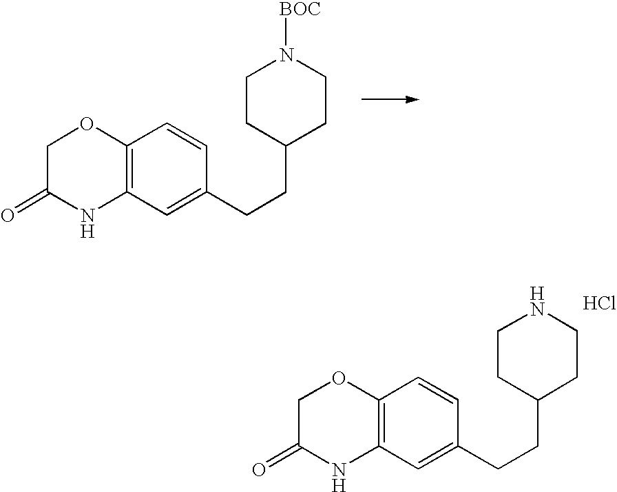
C12=C(C=C(CCC3CCN([BOC])CC3)C=C1)NC(=O)CO2.C12=C(C=C(CCC3CCNCC3)C=C1)NC(=O)CO2.Cl
